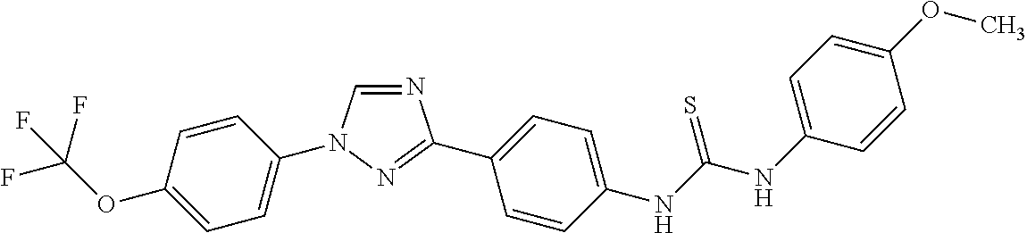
C1=CC(N2C=NC(C3=CC=C(NC(NC4=CC=C(OC)C=C4)=S)C=C3)=N2)=CC=C1OC(F)(F)F
